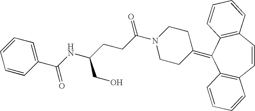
C1=CC2=C(C(=C3CCN(C(CCC(NC(C4=CC=CC=C4)=O)CO)=O)CC3)C3=C1C=CC=C3)C=CC=C2
